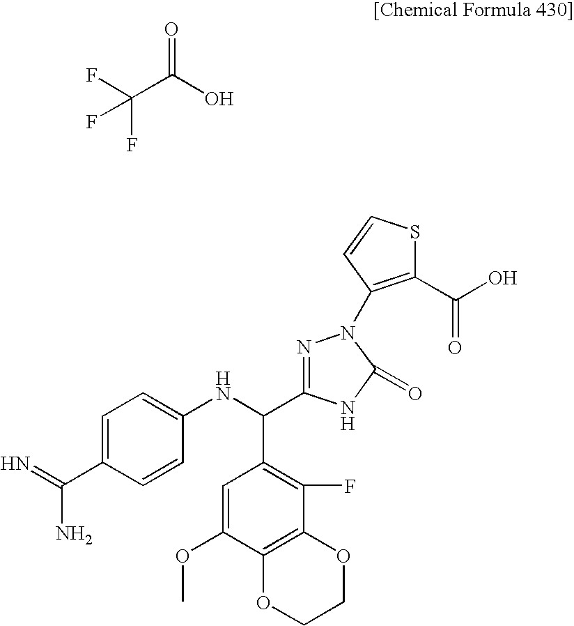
C1(C(=N)N)=CC=C(NC(C2=C(F)C3=C(C(OC)=C2)OCCO3)C2=NN(C3=C(C(O)=O)SC=C3)C(=O)N2)C=C1.C(C(O)=O)(F)(F)F
